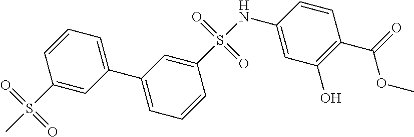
C1=CC=C(C2=CC=CC(S(NC3=CC(O)=C(C(=O)OC)C=C3)(=O)=O)=C2)C=C1S(=O)(=O)C
